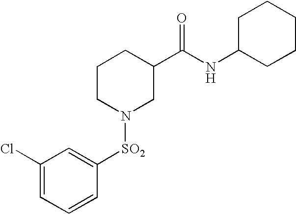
C1(Cl)=CC=CC([SO2]N2CC(C(NC3CCCCC3)=O)CCC2)=C1
